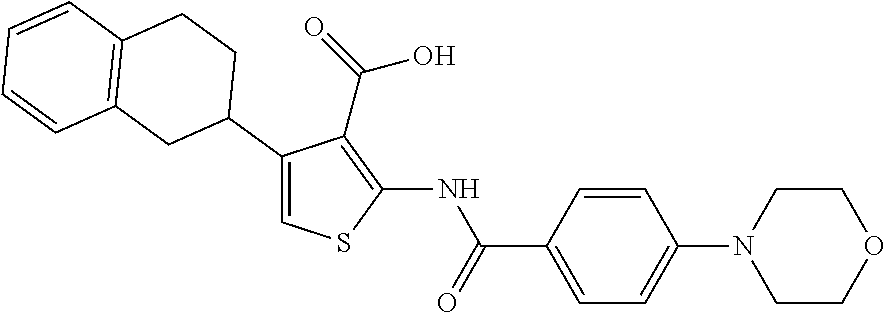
C1(C2CC3=C(CC2)C=CC=C3)=CSC(NC(C2=CC=C(N3CCOCC3)C=C2)=O)=C1C(=O)O
